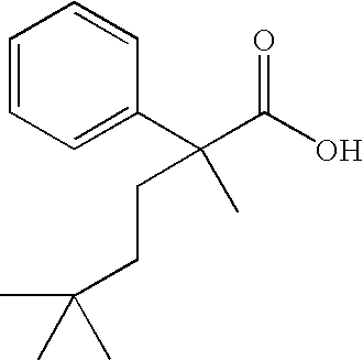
C1=CC=C(C(C(O)=O)(CCC(C)(C)C)C)C=C1
